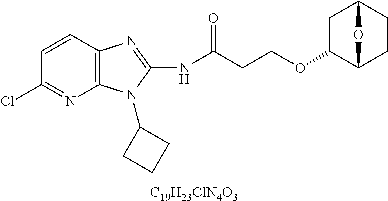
C1=CC2=C(N=C1Cl)N(C1CCC1)C(NC(CCOC1C3CCC(C1)O3)=O)=N2.[C19H23ClN4O3]
